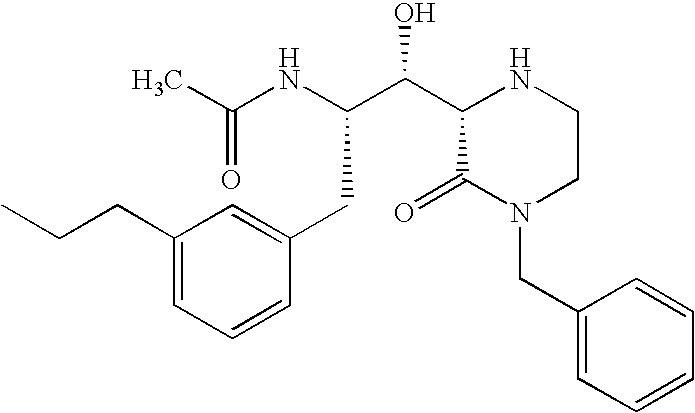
CC(NC(C(C1NCCN(CC2=CC=CC=C2)C1=O)O)CC1=CC(CCC)=CC=C1)=O
